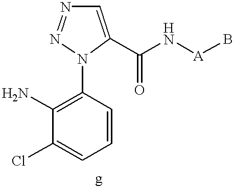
C1(N)=C(N2C(C(N[A]B)=O)=CN=N2)C=CC=C1Cl
